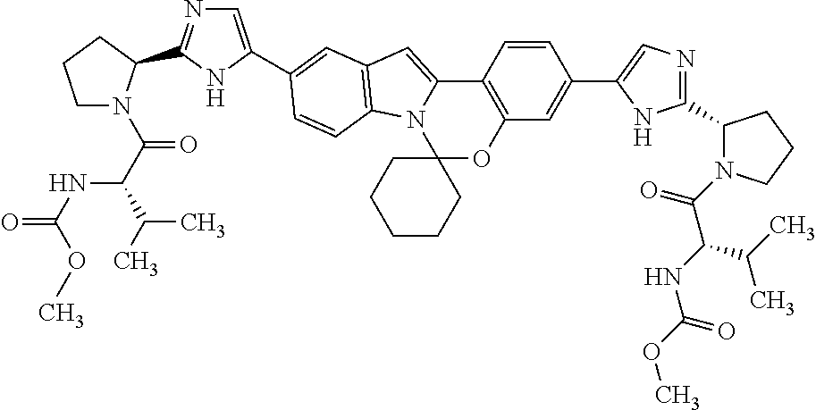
C1N(C(=O)C(NC(=O)OC)C(C)C)C(C2=NC=C(C3=CC4=C(N5C(=C4)C4=C(C=C(C6=CN=C(C7N(C(C(C(C)C)NC(=O)OC)=O)CCC7)N6)C=C4)OC54CCCCC4)C=C3)N2)CC1
